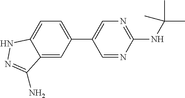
C1(NC(C)(C)C)=NC=C(C2=CC=C3C(=C2)C(N)=NN3)C=N1
